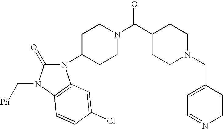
C1CC(C(N2CCC(N3C(=O)N(C[Ph])C4=C3C=C(Cl)C=C4)CC2)=O)CCN1CC1=CC=NC=C1
